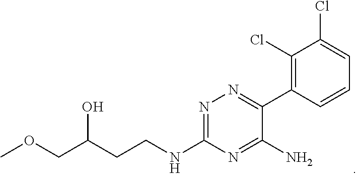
O(CC(CCNC1=NN=C(C2=C(Cl)C(Cl)=CC=C2)C(N)=N1)O)C
